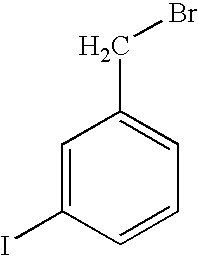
C1=C(I)C=CC=C1CBr
